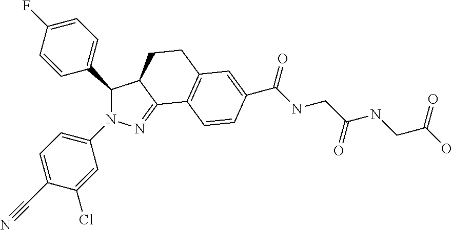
N1(C2=CC=C(C#N)C(Cl)=C2)N=C2C(CCC3=C2C=CC(C(NCC(NCC(O)=O)=O)=O)=C3)C1C1=CC=C(F)C=C1
